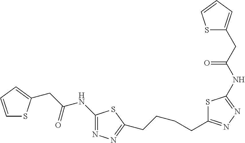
C1(NC(CC2=CC=CS2)=O)=NN=C(CCCCC2=NN=C(NC(CC3=CC=CS3)=O)S2)S1
